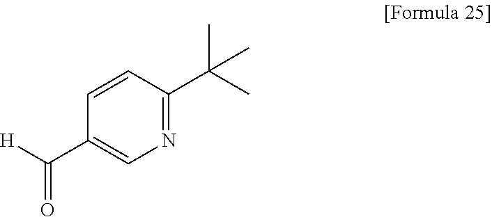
C1(C([H])=O)=CN=C(C(C)(C)C)C=C1
